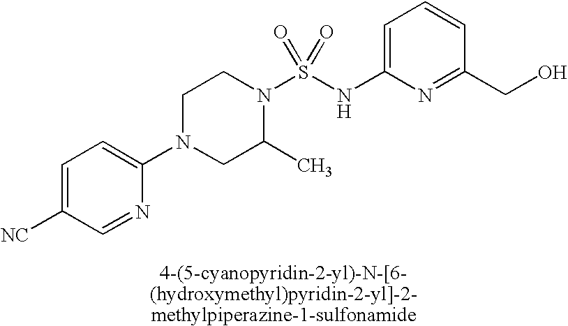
C1=C(NS(N2CCN(C3=CC=C([NC])C=N3)CC2C)(=O)=O)N=C(CO)C=C1
